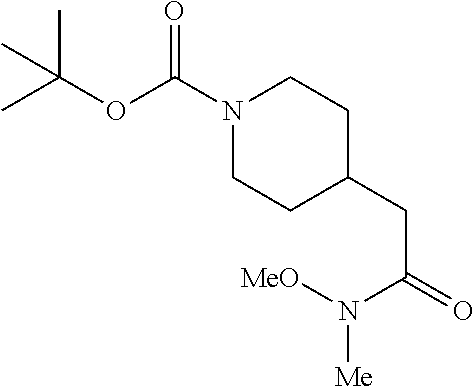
N1(C(OC(C)(C)C)=O)CCC(CC(=O)N([MeO])[Me])CC1
